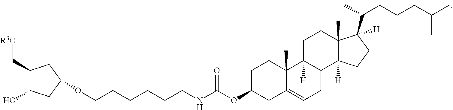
O(CCCCCCNC(OC1CC2=CCC3C([H])(C2(C)CC1)CCC1(C)C3([H])CCC1(C(C)CCCC(C)C)[H])=O)C1CC(O)C(C[R3O])C1
